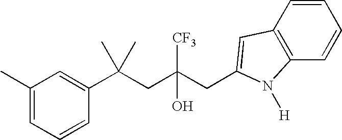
C1(C)=CC=CC(C(CC(CC2=CC3=C(C=CC=C3)N2[H])([CF3])O)(C)C)=C1
